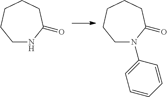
C1NC(=O)CCCC1.C1N(C2=CC=CC=C2)C(=O)CCCC1
